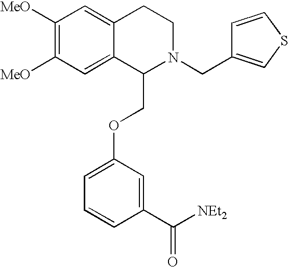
C1([MeO])=C([MeO])C=C2C(=C1)CCN(CC1=CSC=C1)C2COC1=CC=CC(C([NEt2])=O)=C1
